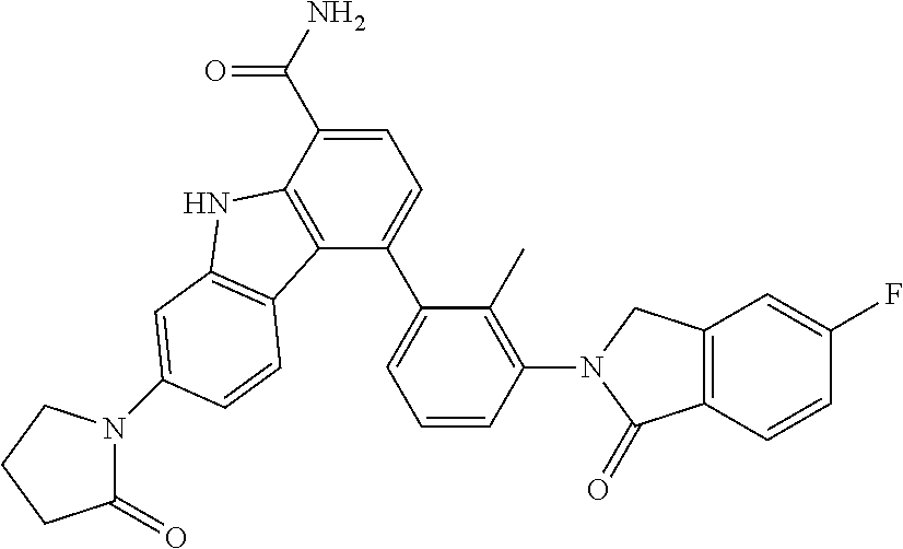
C1=C(C(N)=O)C2=C(C(C3=CC=CC(N4CC5=C(C=CC(F)=C5)C4=O)=C3C)=C1)C1=C(N2)C=C(N2C(=O)CCC2)C=C1
